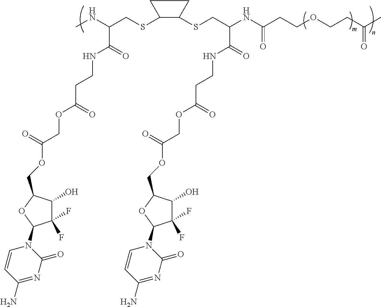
C1(SCC(NC)C(NCCC(OCC(=O)OCC2C(O)C(F)(F)C(N3C=CC(N)=NC3=O)O2)=O)=O)C(SCC(NC(CCOCCC(C)=O)=O)C(NCCC(OCC(=O)OCC2C(O)C(F)(F)C(N3C=CC(N)=NC3=O)O2)=O)=O)CC1
